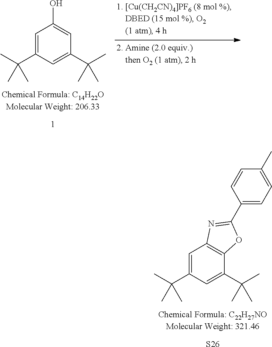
C1=C(C(C)(C)C)C=C(C(C)(C)C)C2=C1N=C(C1=CC=C(C)C=C1)O2.[S26].C1=C(C(C)(C)C)C=C(C(C)(C)C)C=C1O
